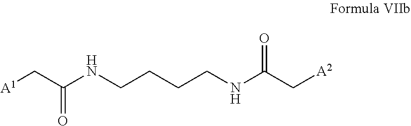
[A1]CC(NCCCCNC(C[A2])=O)=O
